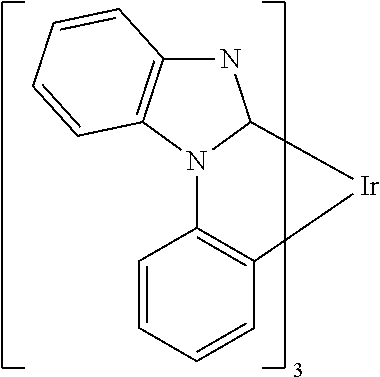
C1=CC=CC2=C1[Ir]C1N2C2=C(N1)C=CC=C2
